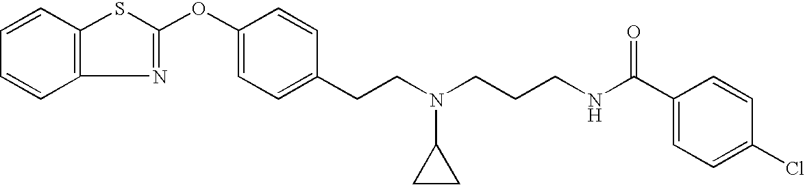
C12=C(C=CC=C1)SC(OC1=CC=C(CCN(CCCNC(C3=CC=C(Cl)C=C3)=O)C3CC3)C=C1)=N2
